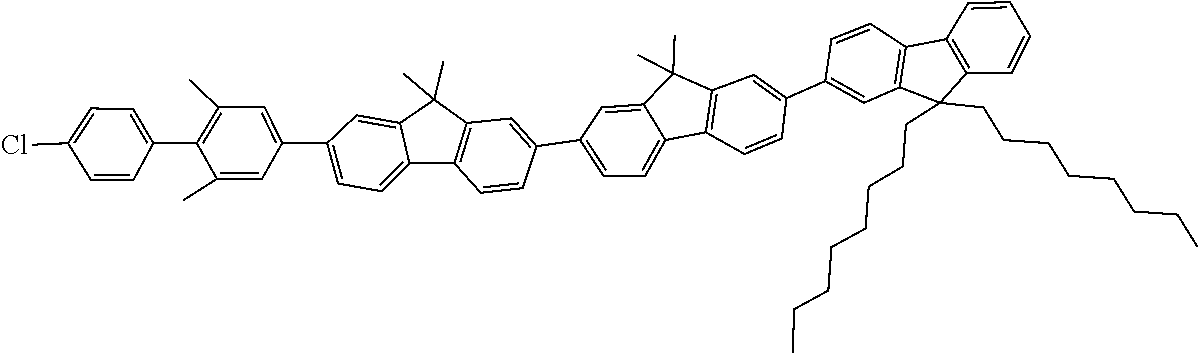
C1(C)=C(C2=CC=C(Cl)C=C2)C(C)=CC(C2=CC=C3C4=C(C=C(C5=CC=C6C7=C(C=C(C8=CC9=C(C=C8)C8=C(C9(CCCCCCCC)CCCCCCCC)C=CC=C8)C=C7)C(C)(C)C6=C5)C=C4)C(C)(C)C3=C2)=C1
